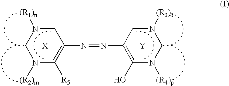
[X].C1N([(R2)m])C([R5])=C(N=NC2=C(O)N([(R4)p])CN([(R3)])C2)CN1[(R1)n].[Y]
